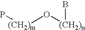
P[(CH2)m]O[(CH2)n]B
